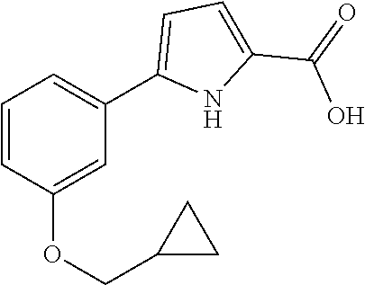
C1=CC(OCC2CC2)=CC(C2=CC=C(C(=O)O)N2)=C1
